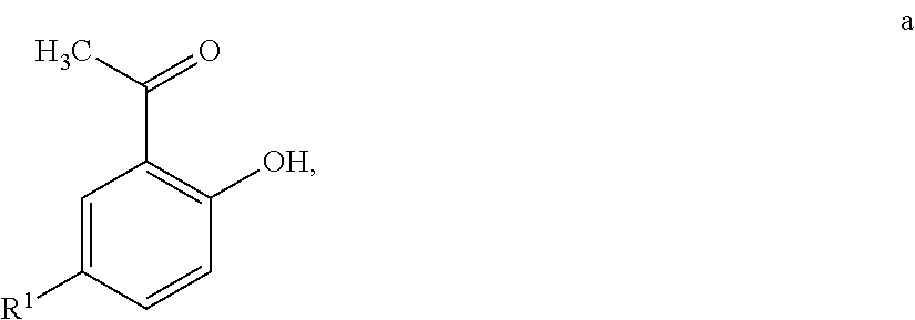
C1=C([R1])C=CC([OH])=C1C(C)=O
